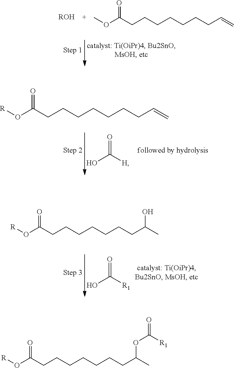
[ROH].COC(CCCCCCCC=C)=O.O=C([H])O.[R]OC(CCCCCCCC=C)=O.O=C([R1])O.[R]OC(CCCCCCCC(C)O)=O.[R]OC(CCCCCCCC(C)OC(=O)[R1])=O
